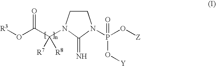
C1CN(C(C(O[R3])=O)([R7])[R8])C(=N)N1P(O[Z])(=O)O[Y]
